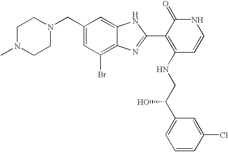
C1(CN2CCN(C)CC2)=CC(Br)=C2C(=C1)NC(C1=C(NCC(C3=CC=CC(Cl)=C3)O)C=CNC1=O)=N2
